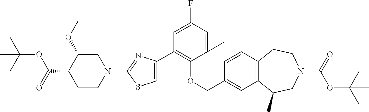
C1(C2=C(OCC3=CC4=C(C=C3)CCN(C(=O)OC(C)(C)C)CC4C)C(C)=CC(F)=C2)=CSC(N2CC(OC)C(C(=O)OC(C)(C)C)CC2)=N1
